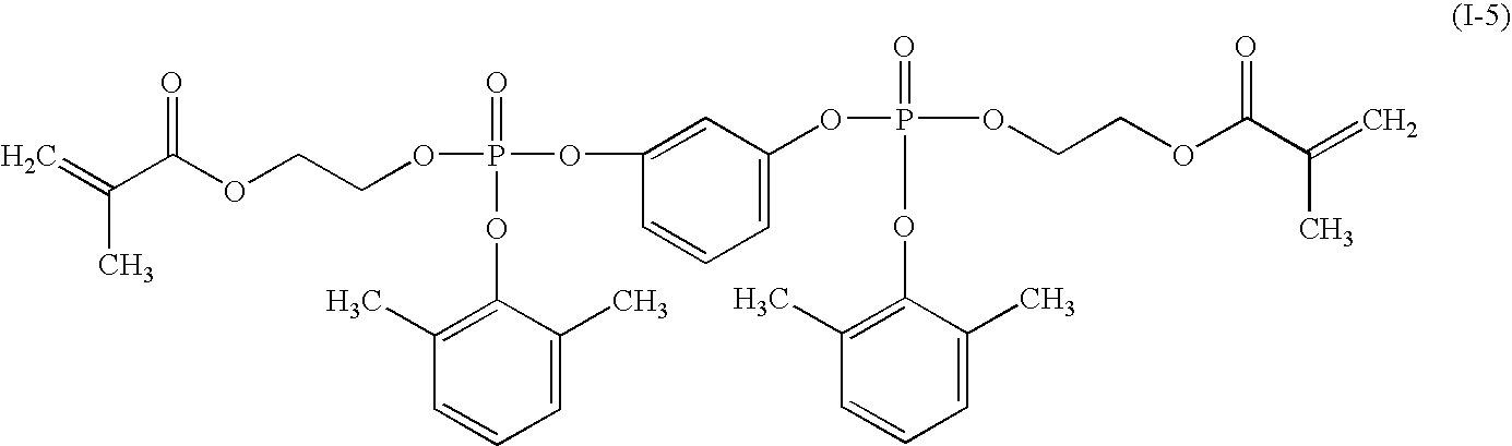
C=C(C(OCCOP(=O)(OC1=CC(OP(=O)(OC2=C(C)C=CC=C2C)OCCOC(C(=C)C)=O)=CC=C1)OC1=C(C)C=CC=C1C)=O)C
